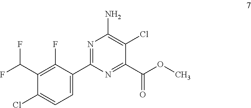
C1(C(F)F)=C(F)C(C2=NC(N)=C(Cl)C(C(OC)=O)=N2)=CC=C1Cl
